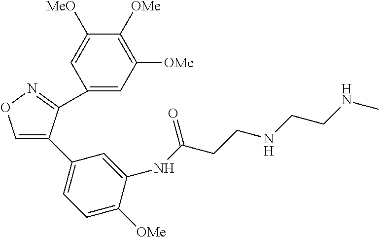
C1=C(C2=CC=C([OMe])C(NC(CCNCCNC)=O)=C2)C(C2=CC([OMe])=C([OMe])C([MeO])=C2)=NO1
